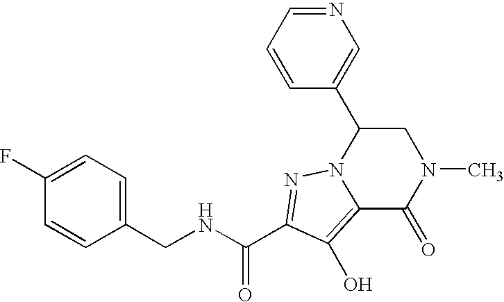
N(CC1=CC=C(F)C=C1)C(C1=NN2C(C3=CN=CC=C3)CN(C)C(=O)C2=C1O)=O
